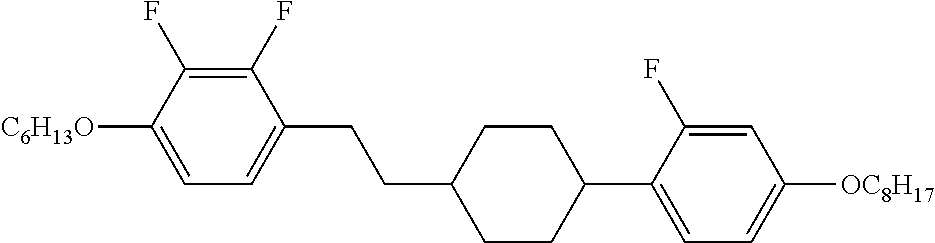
C1(F)=C(F)C([C6H13O])=CC=C1CCC1CCC(C2=CC=C([OC8H17])C=C2F)CC1
